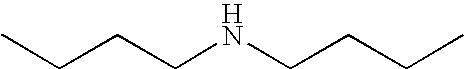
C(CCNCCCC)C
